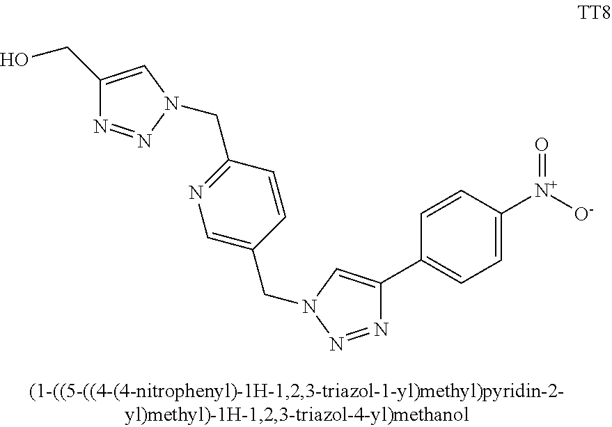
C1=CC([N+]([O-])=O)=CC=C1C1=CN(CC2=CN=C(CN3N=NC(CO)=C3)C=C2)N=N1
